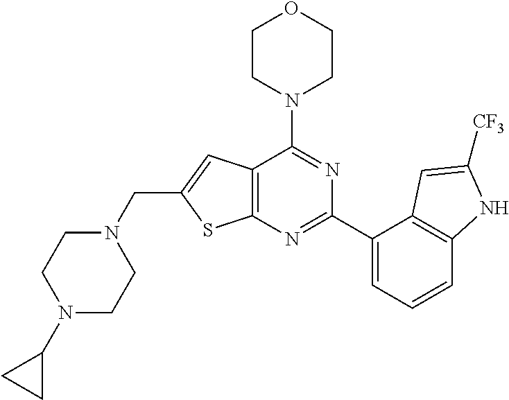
C12=C(N=C(C3=CC=CC4=C3C=C([CF3])N4)N=C1N1CCOCC1)SC(CN1CCN(C3CC3)CC1)=C2
